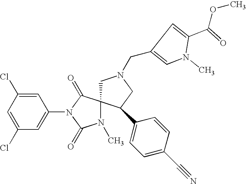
C1=C(Cl)C=C(N2C(=O)C3(N(C)C2=O)CN(CC2=CN(C)C(C(OC)=O)=C2)CC3C2=CC=C(C#N)C=C2)C=C1Cl
